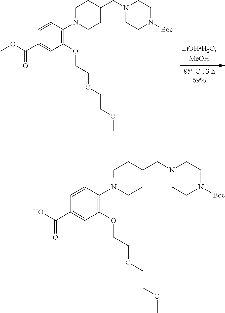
C1(OCCOCCOC)=C(N2CCC(CN3CCN([Boc])CC3)CC2)C=CC(C(=O)O)=C1.C1(OCCOCCOC)=C(N2CCC(CN3CCN([Boc])CC3)CC2)C=CC(C(=O)OC)=C1
